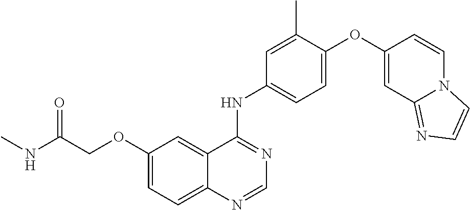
C12=CC=C(OCC(NC)=O)C=C1C(NC1=CC=C(OC3=CC4=NC=CN4C=C3)C(C)=C1)=NC=N2
